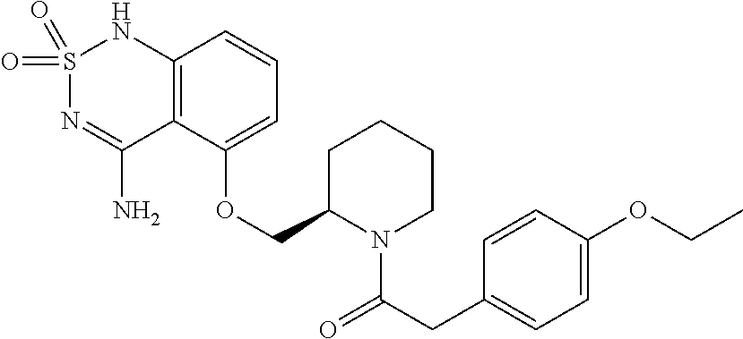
C12=C(C(OCC3N(C(CC4=CC=C(OCC)C=C4)=O)CCCC3)=CC=C1)C(N)=NS(=O)(=O)N2
